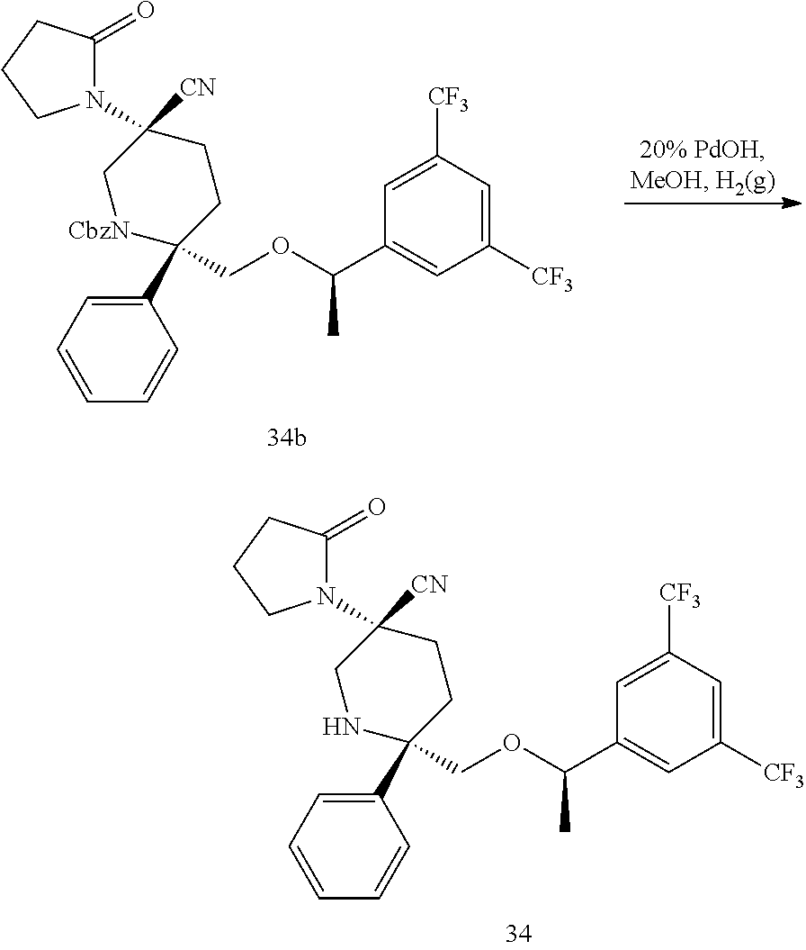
C1(C2(COC(C3=CC([CF3])=CC([CF3])=C3)C)CCC(N3C(=O)CCC3)([CN])C[CbzN]2)=CC=CC=C1.C1(C2(COC(C3=CC([CF3])=CC([CF3])=C3)C)CCC(N3C(=O)CCC3)([CN])CN2)=CC=CC=C1
